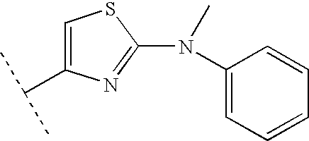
C1(N(C2=CC=CC=C2)C)=NC(C(C)C)=CS1
